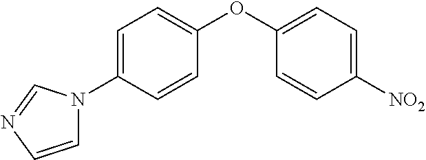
C1=C(N2C=CN=C2)C=CC(OC2=CC=C([NO2])C=C2)=C1
